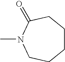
CN1CCCCCC1=O
